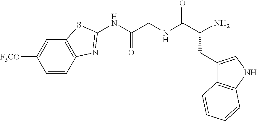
C1=CC2=C(C=C1[F3CO])SC(NC(CNC(C(N)CC1=CNC3=C1C=CC=C3)=O)=O)=N2
